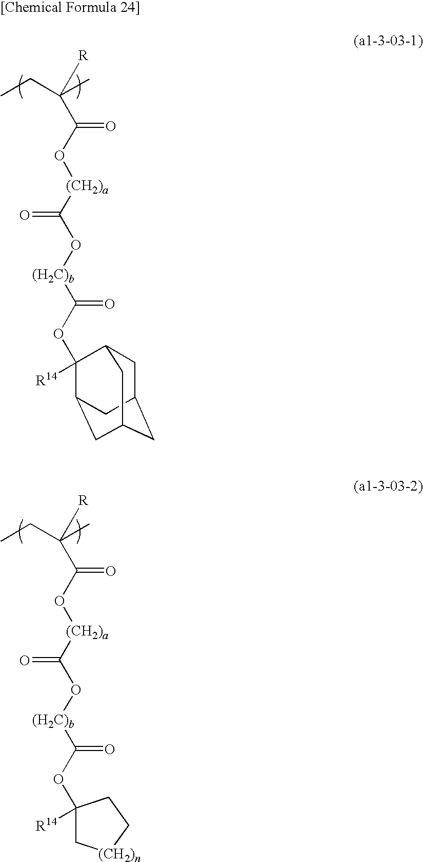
CCC(C)([R])C(O[(CH2)a]C(=O)O[(H2C)b]C(OC1([R14])C2CC3CC(CC1C3)C2)=O)=O.CCC(C)([R])C(O[(CH2)a]C(=O)O[(H2C)b]C(OC1([R14])C[(CH2)n]CC1)=O)=O
